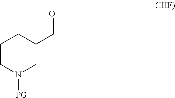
C1CN([PG])CC(C=O)C1
